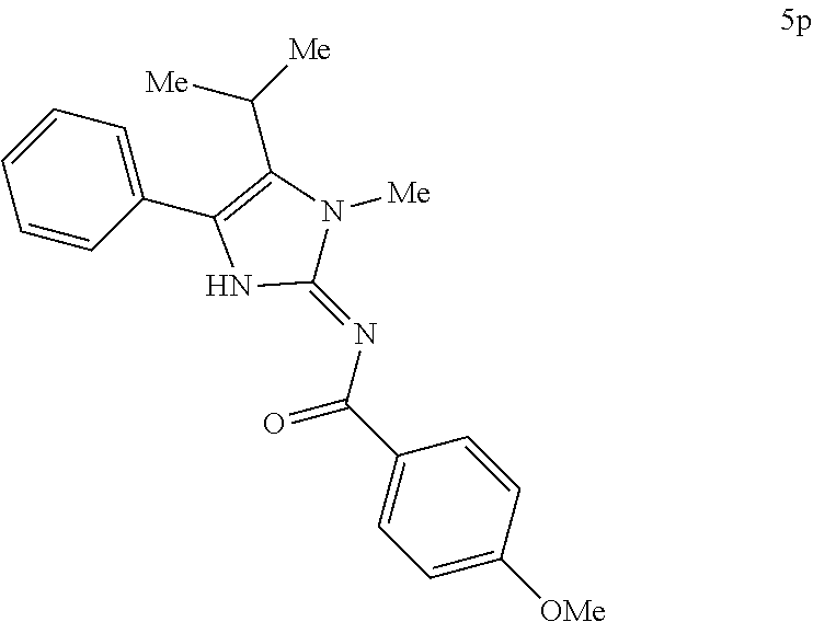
C1=C([OMe])C=CC(C(N=C2N([Me])C(C([Me])[Me])=C(C3=CC=CC=C3)N2)=O)=C1
